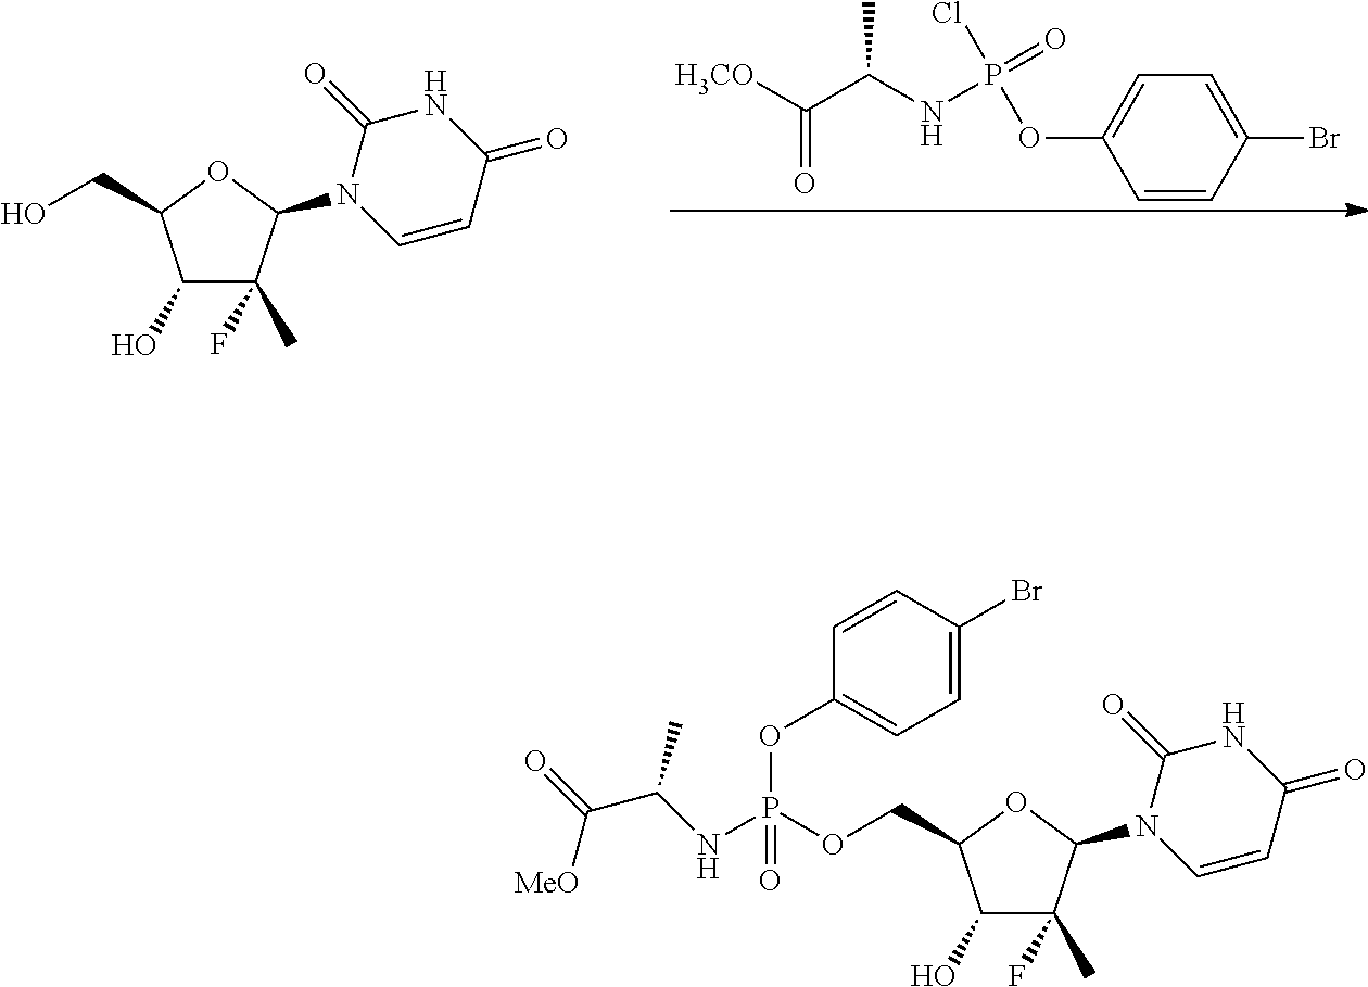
C1=CC(Br)=CC=C1OP(Cl)(=O)NC(C([H3CO])=O)C.C1(O)C(F)(C)C(N2C=CC(=O)NC2=O)OC1CO.C1(O)C(F)(C)C(N2C=CC(=O)NC2=O)OC1COP(NC(C(=O)[MeO])C)(OC1=CC=C(Br)C=C1)=O
